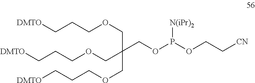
C(COP(OCC[CN])[N(iPr)2])(COCCC[DMTO])(COCCC[DMTO])COCCC[DMTO]
